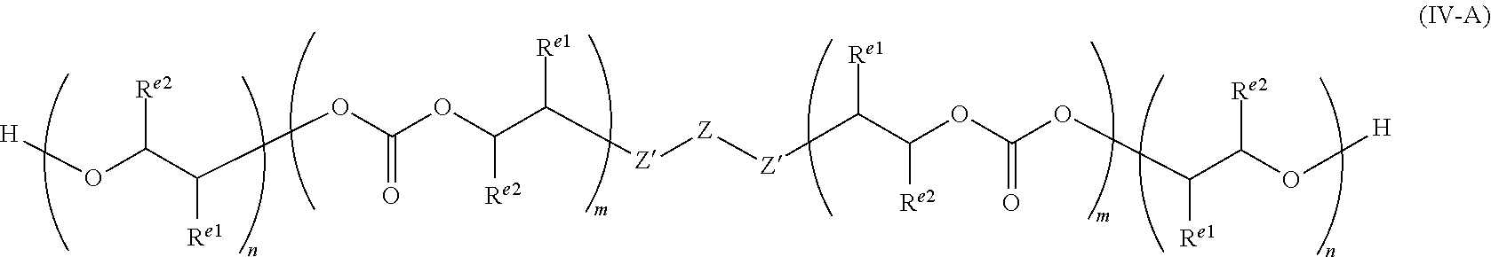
[Z]([Z]C(C(OC(OC(C(O[H])[Re2])[Re1])=O)[Re2])[Re1])[Z]C(C(OC(OC([Re1])C([Re2])O[H])=O)[Re2])[Re1]
